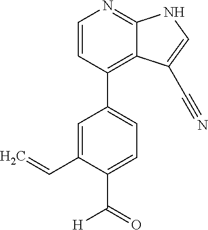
C1=CC(C2=CC=C(C(=O)[H])C(C=C)=C2)=C2C(=N1)NC=C2C#N
